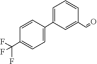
C1=C(C2=CC=C(C(F)(F)F)C=C2)C=C(C=O)C=C1
